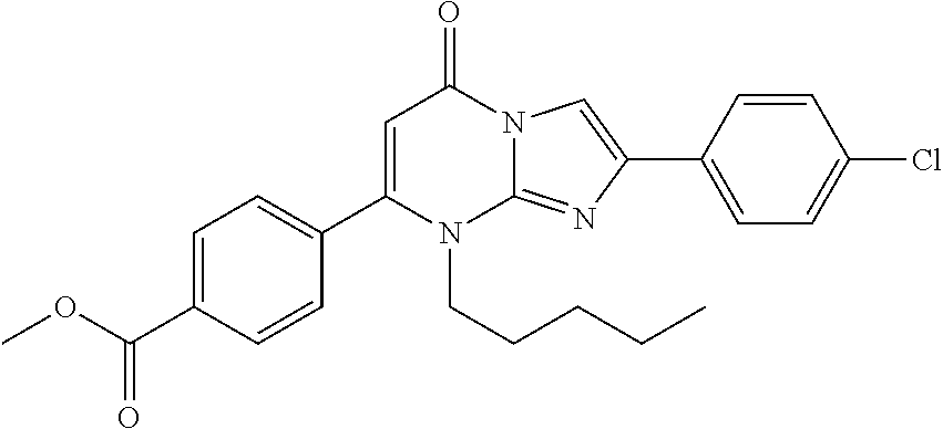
C1=C(C(OC)=O)C=CC(C2=CC(=O)N3C(=NC(C4=CC=C(Cl)C=C4)=C3)N2CCCCC)=C1
